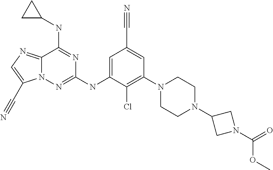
C1=C(NC2=NN3C(=NC=C3C#N)C(NC3CC3)=N2)C(Cl)=C(N2CCN(C3CN(C(=O)OC)C3)CC2)C=C1C#N
